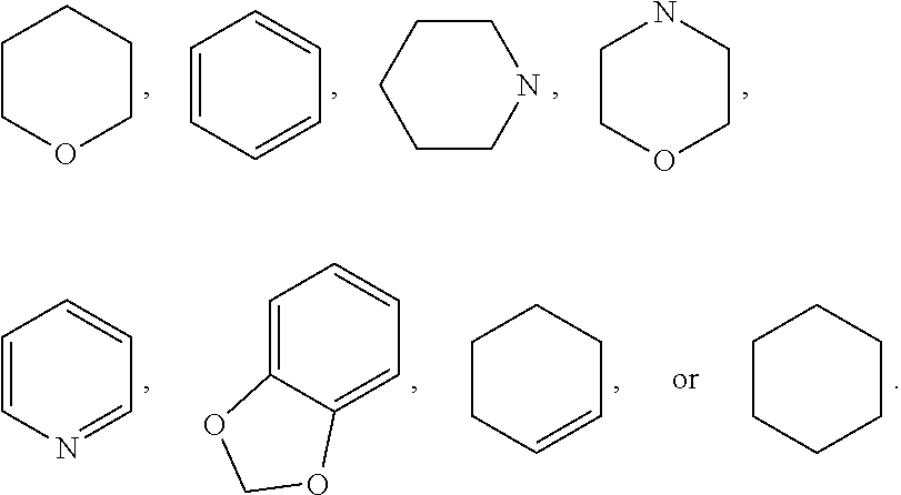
C1COCCN1.C1=CC=CC=C1.C1CCNCC1.C1COCCC1.C1=C2C(=CC=C1)OCO2.C1=CN=CC=C1.C1CC=CCC1.C1CCCCC1
